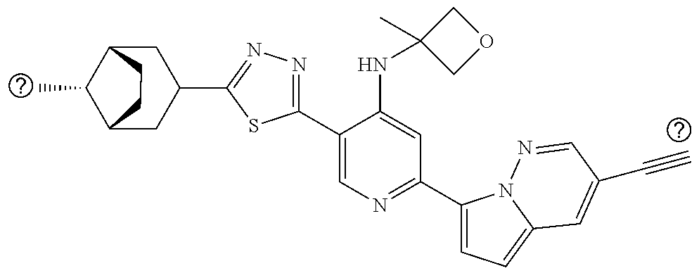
C12CC(C3=NN=C(C4=CN=C(C5=CC=C6N5N=CC(C#C)=C6)C=C4NC4(C)COC4)S3)CC(C1C)CC2
